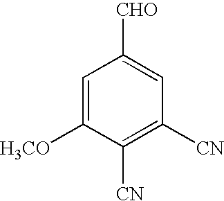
C1=C([H3CO])C([CN])=C([CN])C=C1[CHO]
